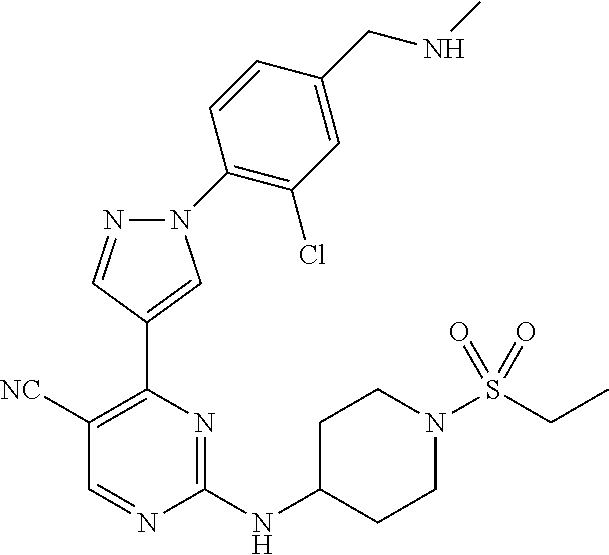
C1([NC])=C(C2=CN(C3=C(Cl)C=C(CNC)C=C3)N=C2)N=C(NC2CCN(S(CC)(=O)=O)CC2)N=C1
